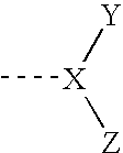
C[X]([Z])[Y]
